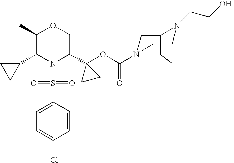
C1(C)C(C2CC2)N(S(C2=CC=C(Cl)C=C2)(=O)=O)C(C2(OC(=O)N3CC4N(CC[OH])C(C3)CC4)CC2)CO1
